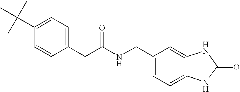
C1=CC(CC(NCC2=CC=C3C(=C2)NC(=O)N3)=O)=CC=C1C(C)(C)C
